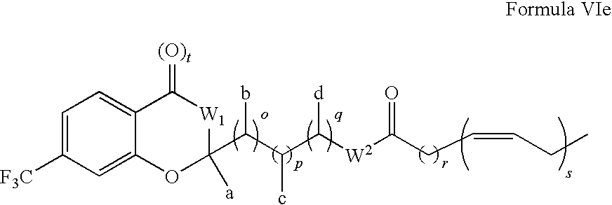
C1=C([F3C])C=C2C(=C1)C(=[(O)t])[W1]C(C(C(C([W2]C(CC=CCC)=O)[d])c)b)([a])O2
